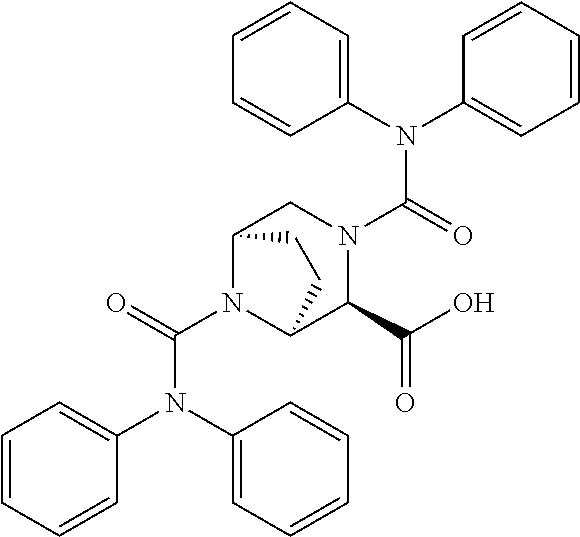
N1(C(=O)N(C2=CC=CC=C2)C2=CC=CC=C2)C2C(C(O)=O)N(C(N(C3=CC=CC=C3)C3=CC=CC=C3)=O)CC1CC2
